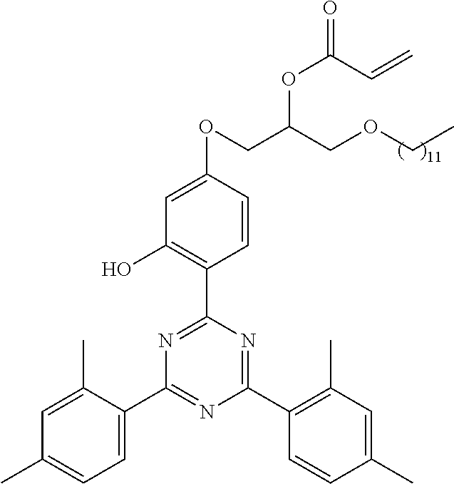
C1=C(OCC(COCC)OC(=O)C=C)C=CC(C2=NC(C3=CC=C(C)C=C3C)=NC(C3=C(C)C=C(C)C=C3)=N2)=C1O
